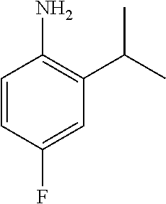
C1=CC(F)=CC(C(C)C)=C1N
